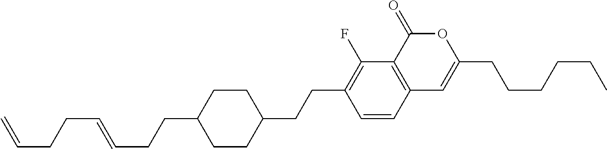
C12=C(C(=O)OC(CCCCCC)=C1)C(F)=C(CCC1CCC(CCC=CCCC=C)CC1)C=C2
